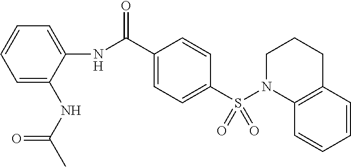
C1=C(C(NC2=CC=CC=C2NC(C)=O)=O)C=CC(S(=O)(N2C3=C(CCC2)C=CC=C3)=O)=C1
